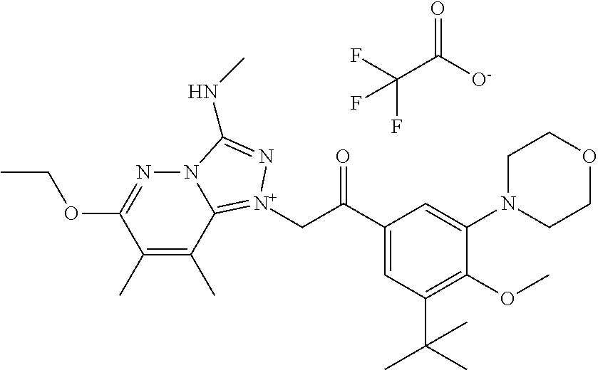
C1(C)=C(C)C2=[N+](CC(C3=CC(C(C)(C)C)=C(OC)C(N4CCOCC4)=C3)=O)N=C(NC)N2N=C1OCC.FC(C([O-])=O)(F)F
